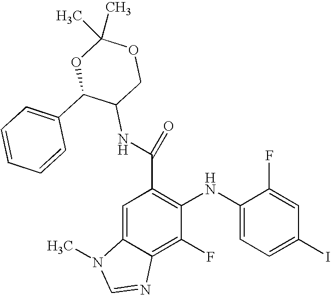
C(C1=C(NC2=CC=C(I)C=C2F)C(F)=C2C(=C1)N(C)C=N2)(=O)NC1C(C2=CC=CC=C2)OC(C)(C)OC1
